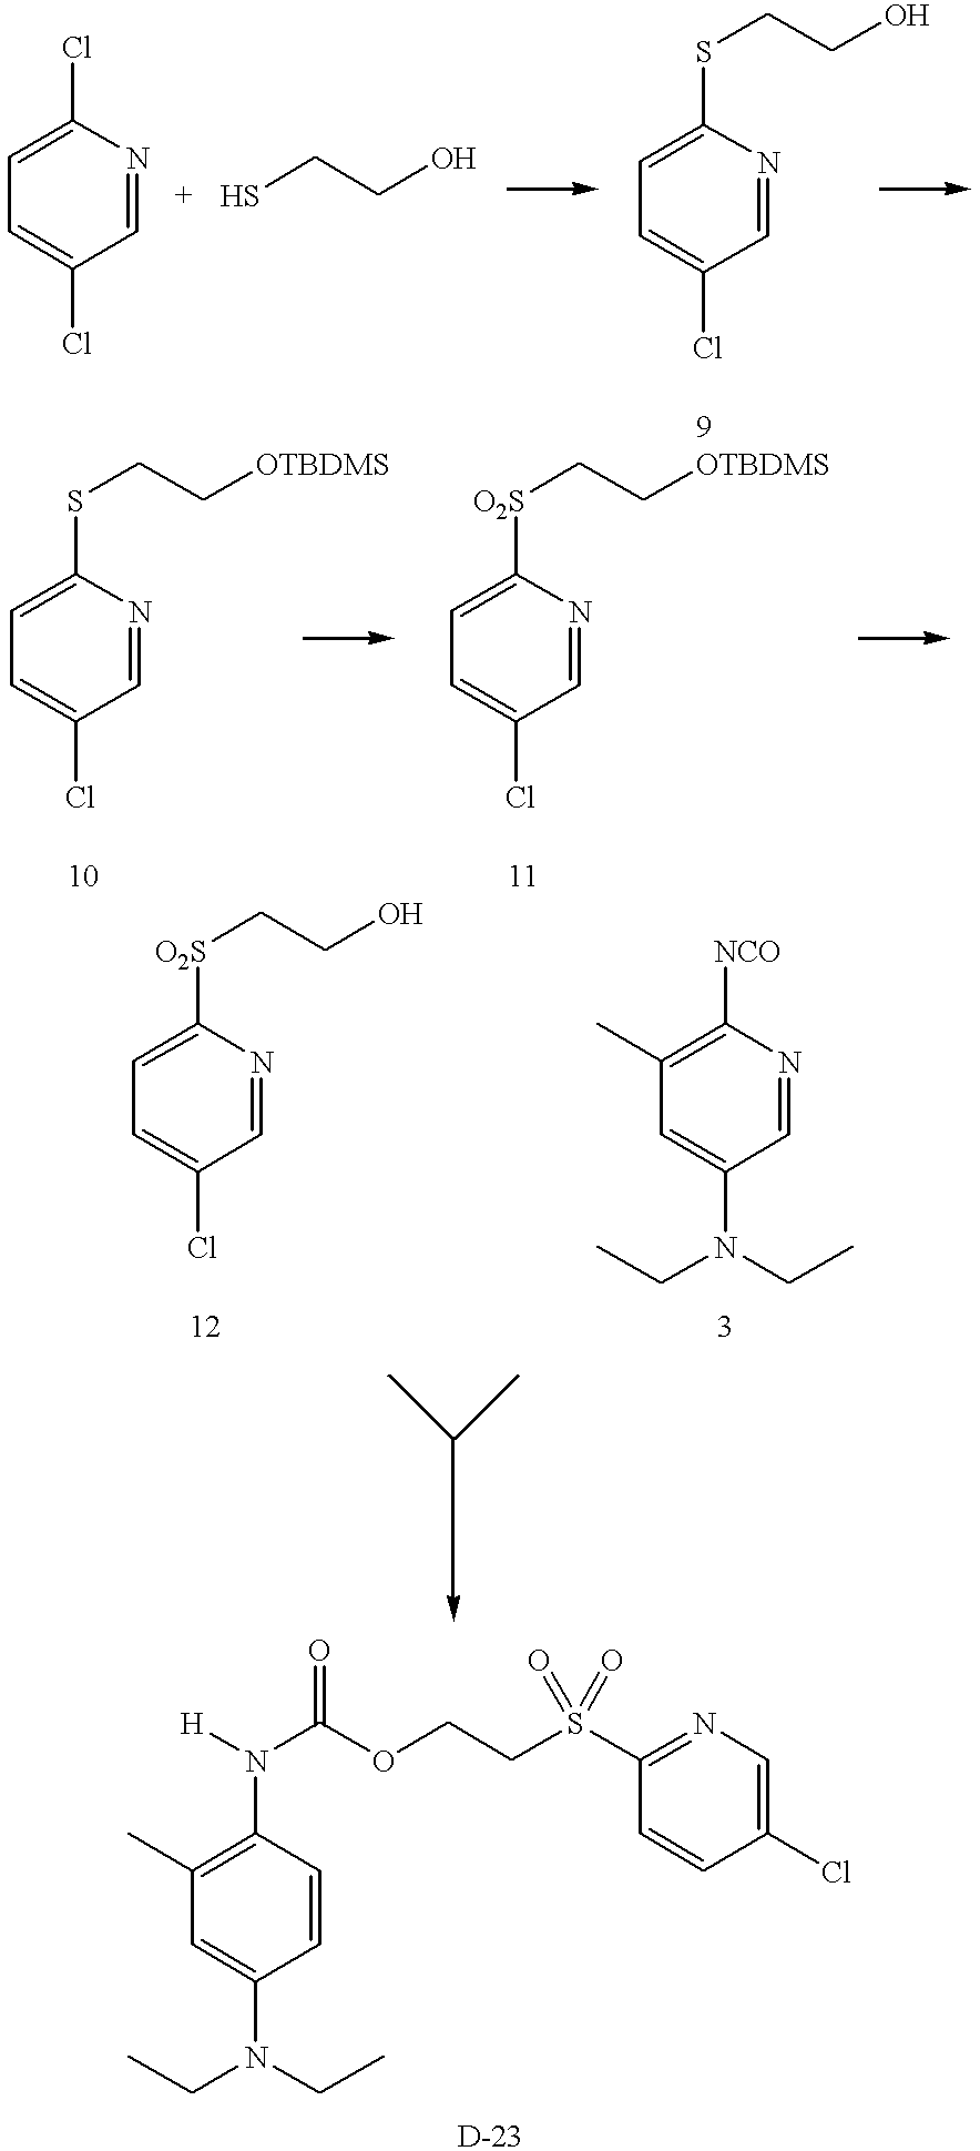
C1(Cl)=CC=C(Cl)C=N1.SCCO.C1(SCCO)=CC=C(Cl)C=N1.C1([O2S]CCO)=CC=C(Cl)C=N1.C1([NCO])=C(C)C=C(N(CC)CC)C=N1.C1(N([H])C(OCCS(C2=NC=C(Cl)C=C2)(=O)=O)=O)=C(C)C=C(N(CC)CC)C=C1.C1(SCC[OTBDMS])=CC=C(Cl)C=N1.C1([O2S]CC[OTBDMS])=CC=C(Cl)C=N1
